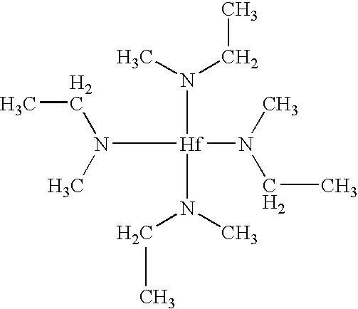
CCN([Hf](N(C)CC)(N(CC)C)N(C)CC)C
